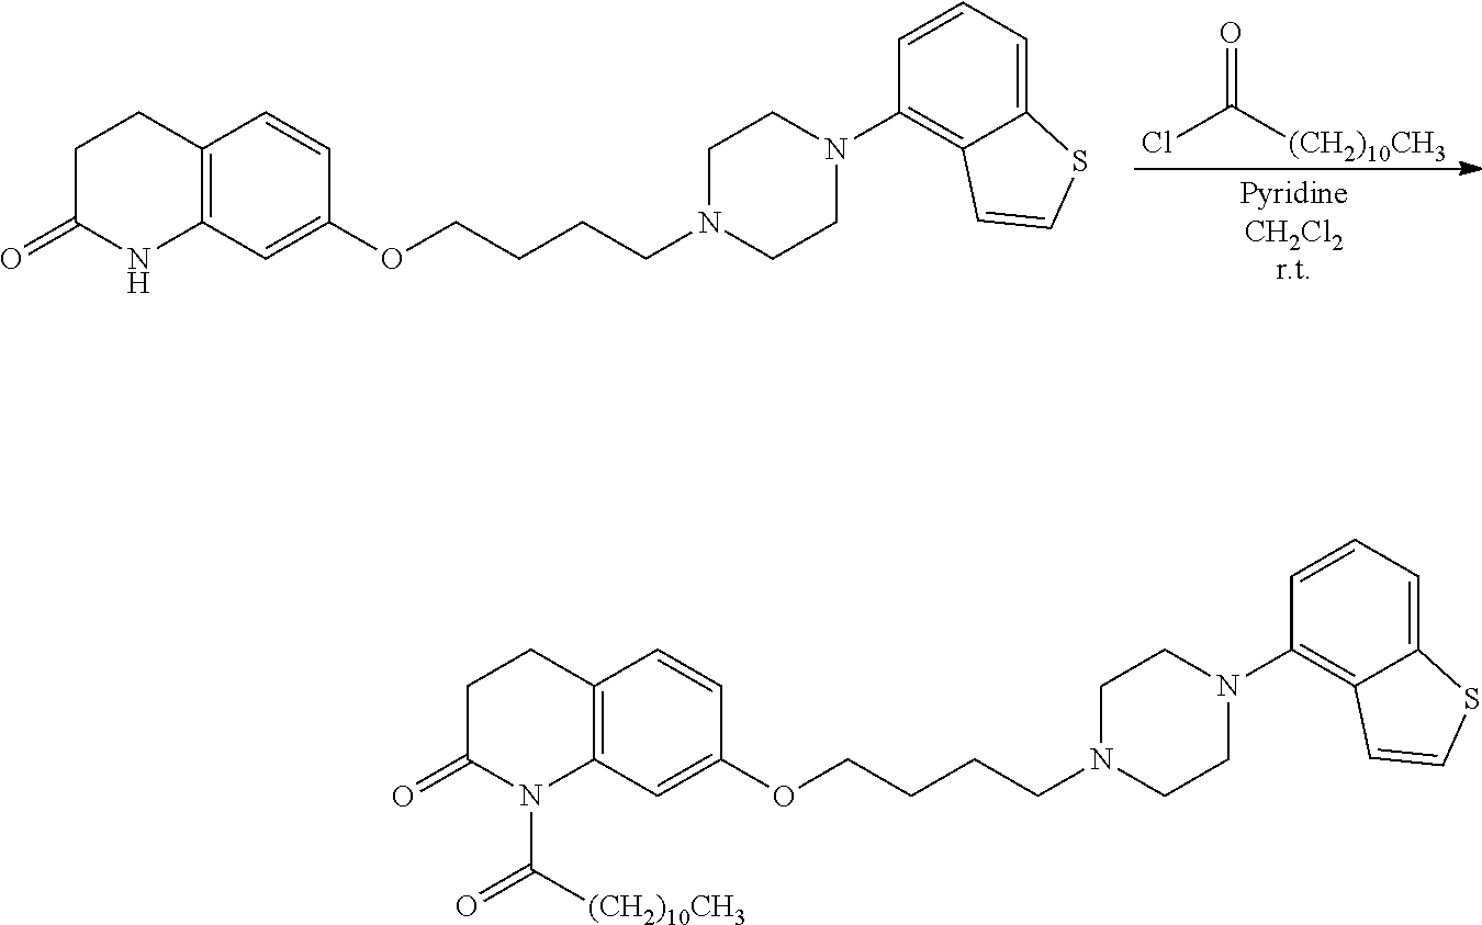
C1CC(=O)NC2=C1C=CC(OCCCCN1CCN(C3=C4C(=CC=C3)SC=C4)CC1)=C2.ClC([(CH2)10CH3])=O.C1CC(=O)N(C(=O)[(CH2)10CH3])C2=C1C=CC(OCCCCN1CCN(C3=C4C(=CC=C3)SC=C4)CC1)=C2
